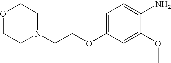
O1CCN(CCOC2=CC=C(N)C(OC)=C2)CC1
